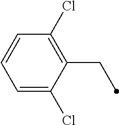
C1=C(Cl)C(CC)=C(Cl)C=C1
